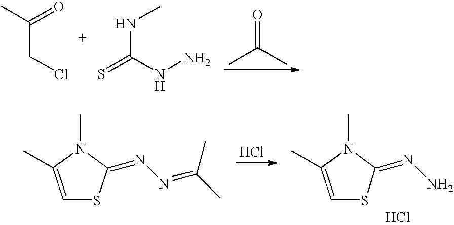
C(C(C)=O)Cl.N(C(=S)NN)C.O=C(C)C.C1=C(C)N(C)C(=NN=C(C)C)S1.Cl.C1=C(C)N(C)C(=NN)S1.Cl
